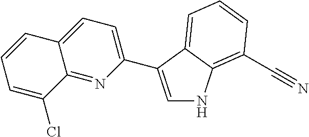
C1=C(C2=CC=C3C(=N2)C(Cl)=CC=C3)C2=CC=CC(C#N)=C2N1
